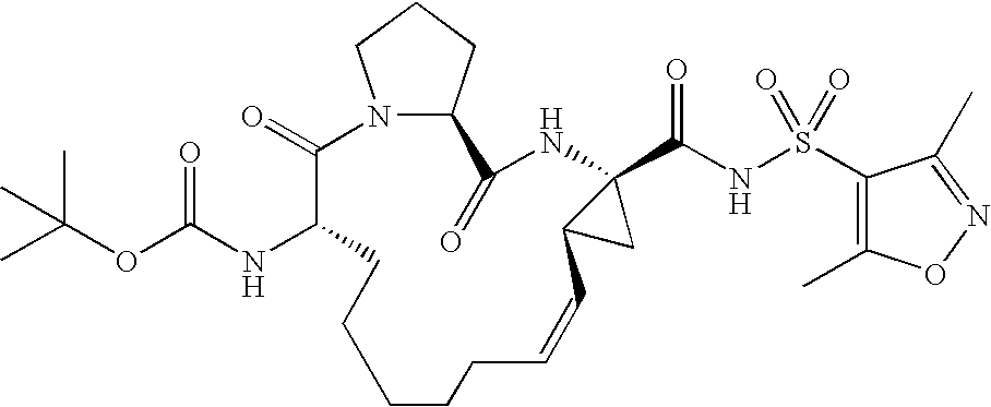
N12C(CCC1)C(=O)NC1(C(NS(=O)(=O)C3=C(C)ON=C3C)=O)C(C1)C=CCCCCCC(NC(OC(C)(C)C)=O)C2=O
